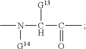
CN(C(C(C)=O)[G13])[G14]
